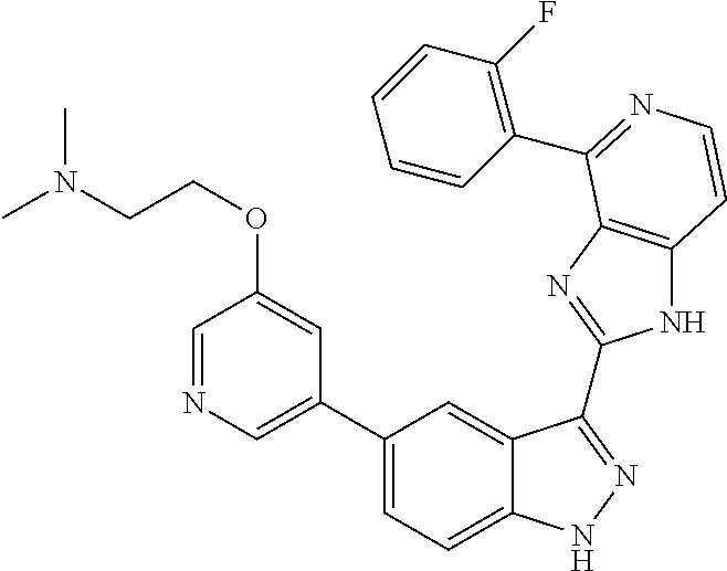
C1(C2=CN=CC(OCCN(C)C)=C2)=CC=C2C(=C1)C(C1=NC3=C(N1)C=CN=C3C1=C(F)C=CC=C1)=NN2
